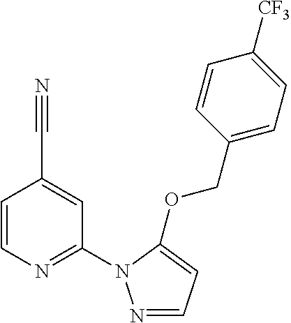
C1=CN=C(N2N=CC=C2OCC2=CC=C([CF3])C=C2)C=C1C#N
